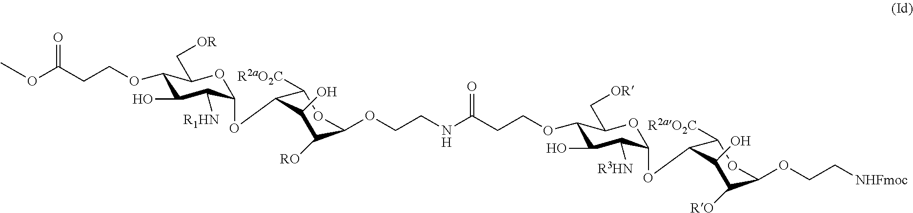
O1C(OC2C([R2aO2C])OC(OCCNC(CCOC3C(O)C([R3HN])C(OC4C([R2aO2C])OC(OCC[NHFmoc])C([RO])C4O)OC3C[OR])=O)C([RO])C2O)C([R1HN])C(O)C(OCCC(OC)=O)C1C[OR]
